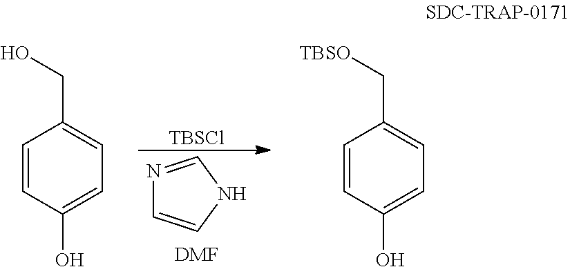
C1=CC(O)=CC=C1CO.N1=CNC=C1.[TBSCl].[DMF].C1=CC(O)=CC=C1C[TBSO]
